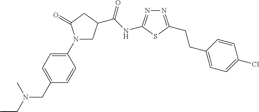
CCN(C)CC1=CC=C(N2CC(C(=O)NC3=NN=C(CCC4=CC=C(Cl)C=C4)S3)CC2=O)C=C1
